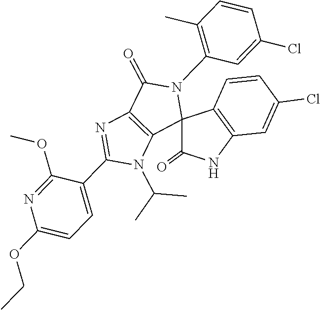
CC(N1C(C2=CC=C(OCC)N=C2OC)=NC2=C1C1(N(C3=C(C)C=CC(Cl)=C3)C2=O)C2=C(C=C(Cl)C=C2)NC1=O)C
